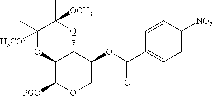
C12C([PGO])OCC(OC(C3=CC=C([NO2])C=C3)=O)C1OC(C)([OCH3])C(C)([H3CO])O2
